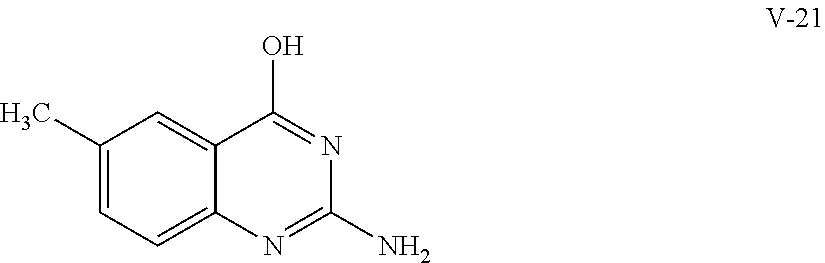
C1(C)=CC=C2C(=C1)C(O)=NC(N)=N2
